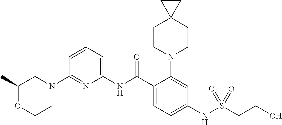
N1(C2=NC(NC(C3=CC=C(NS(CCO)(=O)=O)C=C3N3CCC4(CC3)CC4)=O)=CC=C2)CC(C)OCC1
